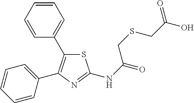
S1C(C2=CC=CC=C2)=C(C2=CC=CC=C2)N=C1NC(CSCC(O)=O)=O
